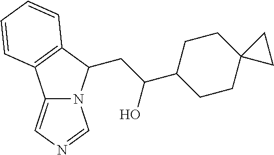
C(C(O)C1CCC2(CC1)CC2)C1N2C(=CN=C2)C2=C1C=CC=C2
